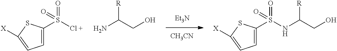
C1=C(S([Cl +])(=O)=O)SC([X])=C1.NC(CO)[R].[CH3CN].[Et3N].C1=C(S(NC(CO)[R])(=O)=O)SC([X])=C1
